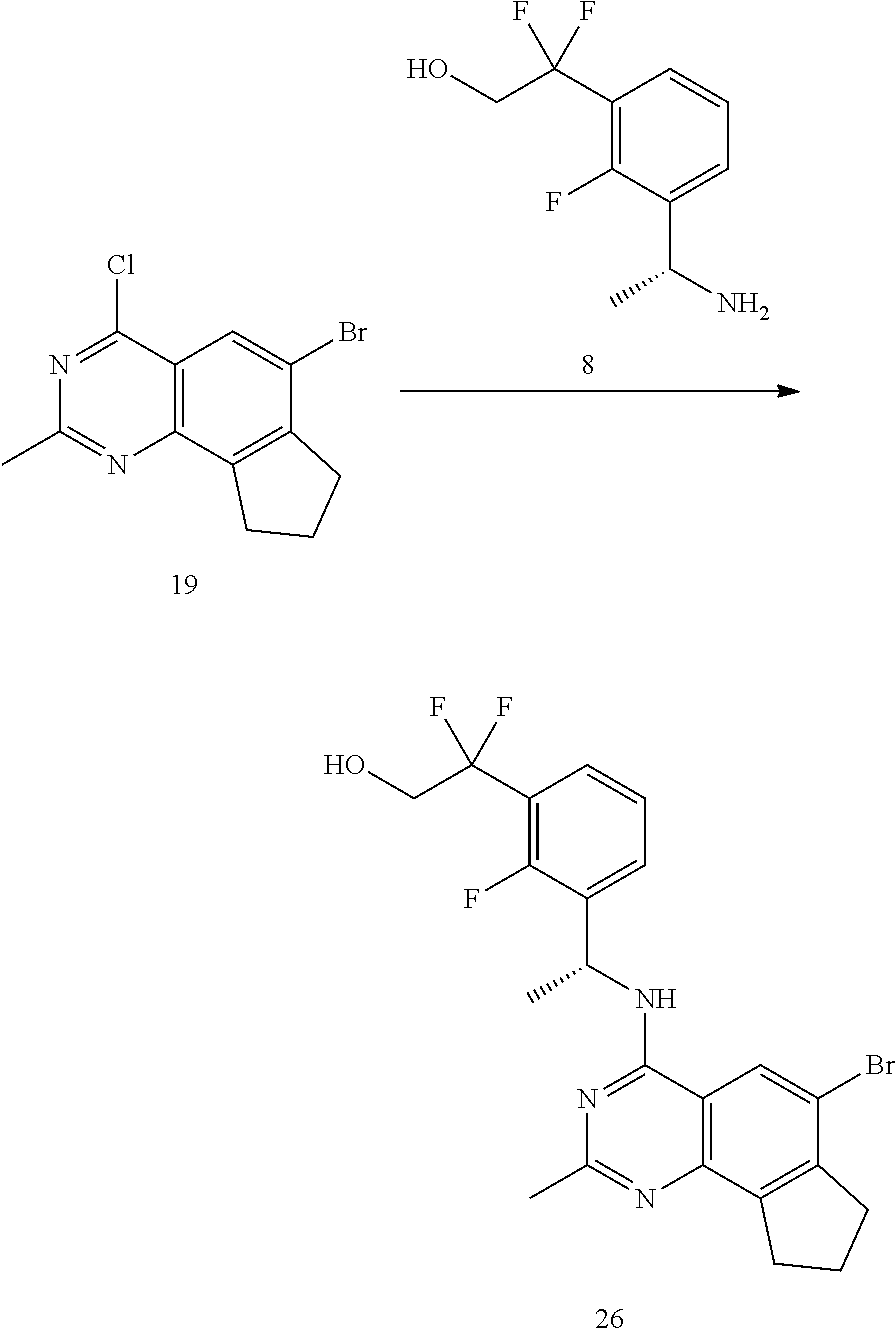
C1=C(C(N)C)C(F)=C(C(CO)(F)F)C=C1.ClC1=NC(C)=NC2=C1C=C(Br)C1=C2CCC1.C1=C(C(NC2=NC(C)=NC3=C2C=C(Br)C2=C3CCC2)C)C(F)=C(C(CO)(F)F)C=C1
